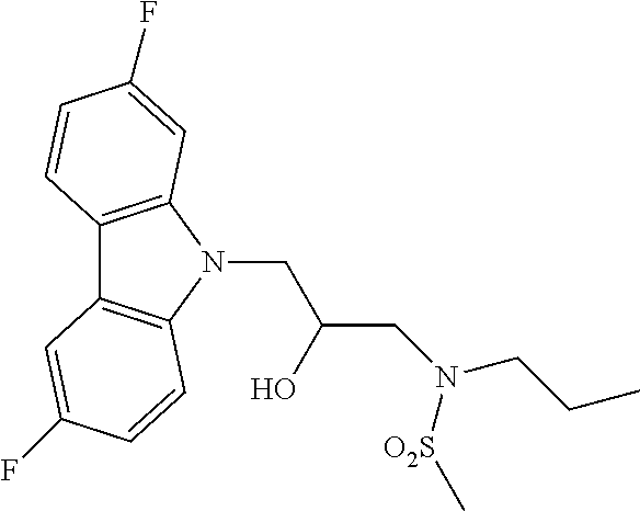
C12=C(N(CC(CN(CCC)[O2S]C)O)C3=C1C=C(F)C=C3)C=C(F)C=C2
